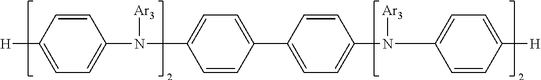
[H]C1=CC=C(N(C2=CC=C(C3=CC=C(N(C4=CC=C([H])C=C4)[Ar3])C=C3)C=C2)[Ar3])C=C1
